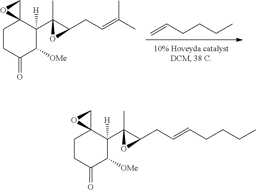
C1CC(=O)C([OMe])C(C2(C)C(CC=CCCCC)O2)([H])C12CO2.C1CC(=O)C([OMe])C(C2(C)C(CC=C(C)C)O2)([H])C12CO2.C=CCCCC
